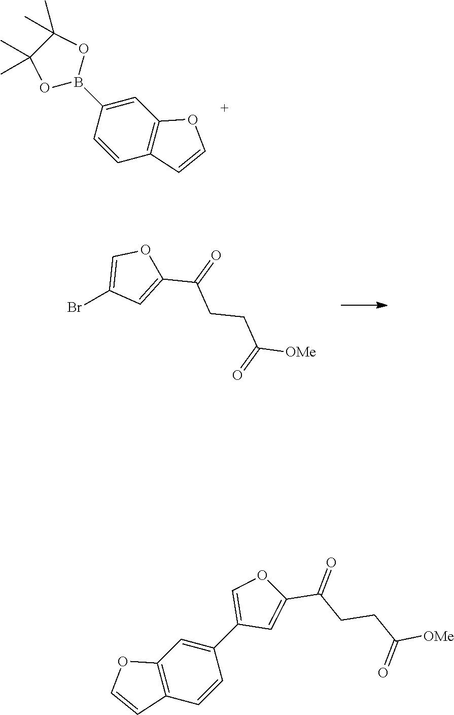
BrC1=COC(C(=O)CCC([OMe])=O)=C1.C1(B2OC(C)(C)C(C)(C)O2)=CC2=C(C=C1)C=CO2.C1(C2=COC(C(CCC([OMe])=O)=O)=C2)=CC2=C(C=C1)C=CO2
